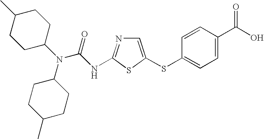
C1=C(SC2=CC=C(C(O)=O)C=C2)SC(NC(N(C2CCC(C)CC2)C2CCC(C)CC2)=O)=N1
